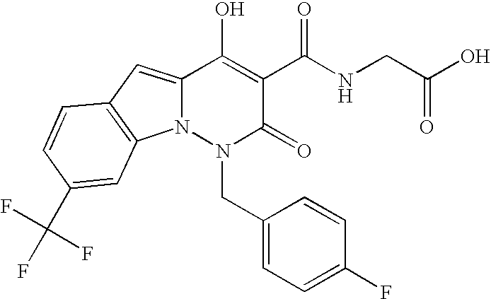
C12=CC3=C(N1N(CC1=CC=C(F)C=C1)C(=O)C(C(NCC(=O)O)=O)=C2O)C=C(C(F)(F)F)C=C3
